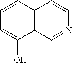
C1=CC2=C(C(O)=C1)C=NC=C2
